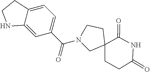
N1(C(C2=CC=C3C(=C2)NCC3)=O)CC2(CCC(=O)NC2=O)CC1
